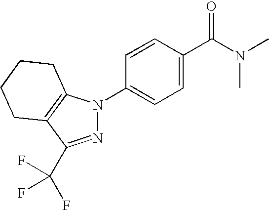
C1=CC(C(N(C)C)=O)=CC=C1N1N=C(C(F)(F)F)C2=C1CCCC2
